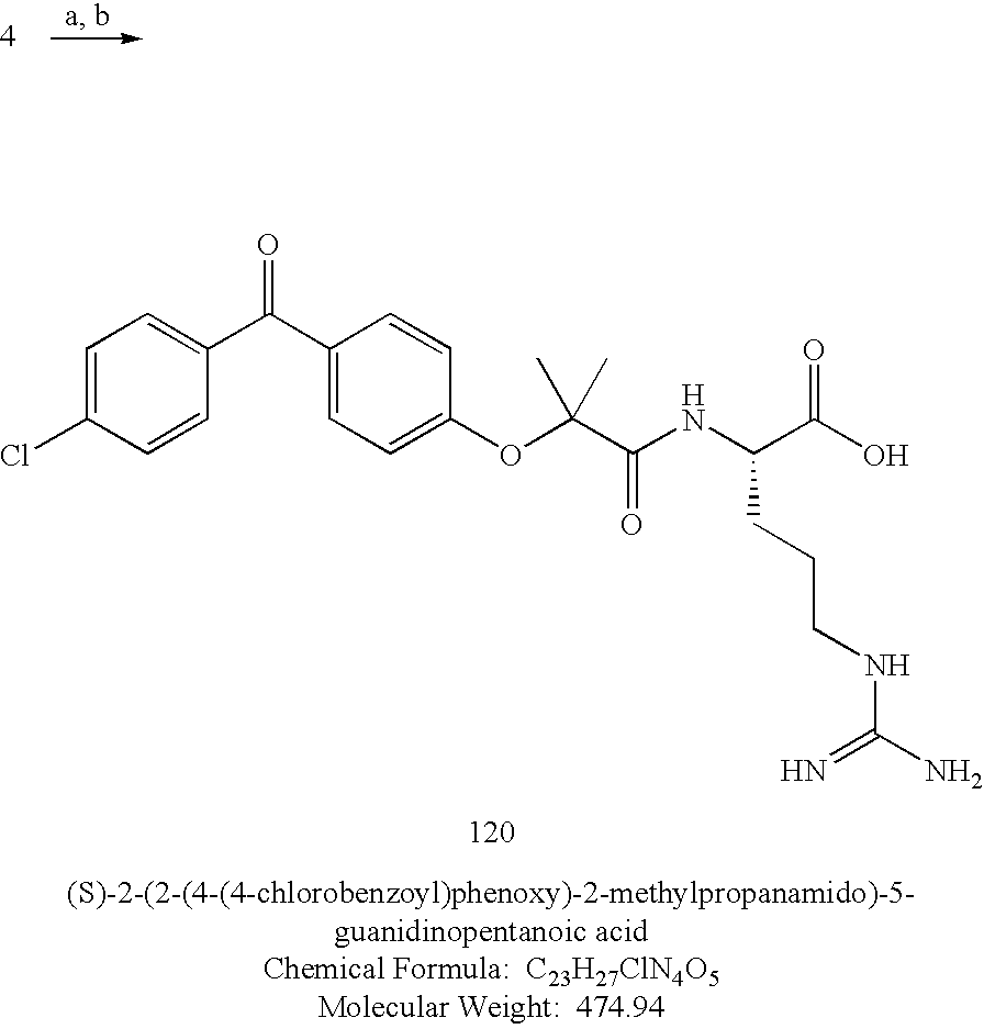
C1=C(Cl)C=CC(C(C2=CC=C(OC(C(NC(CCCNC(=N)N)C(=O)O)=O)(C)C)C=C2)=O)=C1
